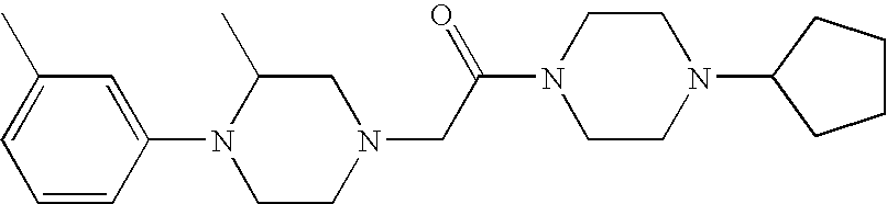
C1(N2CCN(CC(N3CCN(C4CCCC4)CC3)=O)CC2C)=CC(C)=CC=C1
